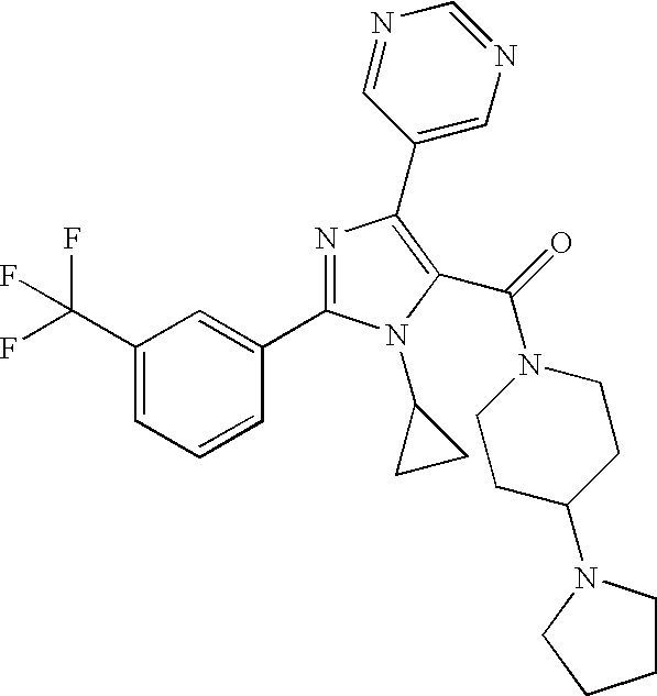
C1(C(F)(F)F)=CC=CC(C2=NC(C3=CN=CN=C3)=C(C(=O)N3CCC(N4CCCC4)CC3)N2C2CC2)=C1
